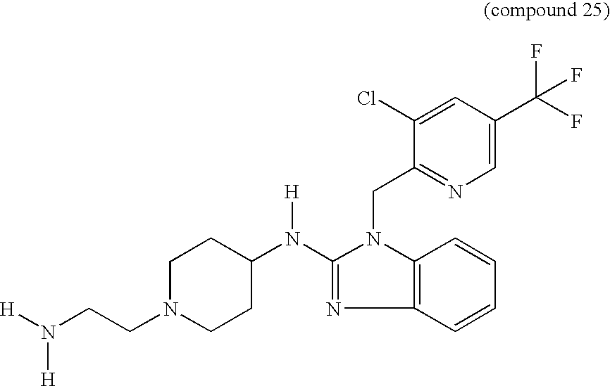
N(C1=NC2=C(N1CC1=NC=C(C(F)(F)F)C=C1Cl)C=CC=C2)(C1CCN(CCN([H])[H])CC1)[H]
